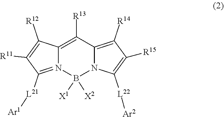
C1([R13])=C2N(=C([L21][Ar1])C([R11])=C2[R12])B([X1])([X2])N2C1=C([R14])C([R15])=C2[L22][Ar2]
